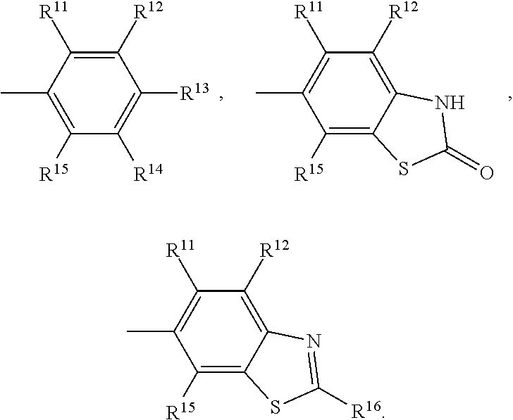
C1([R12])=C([R11])C(C)=C([R15])C([R14])=C1[R13].C1([R15])=C2C(=C([R12])C([R11])=C1C)NC(=O)S2.C1([R15])=C2C(=C([R12])C([R11])=C1C)N=C([R16])S2
